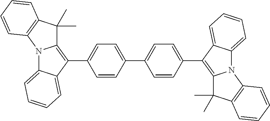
C12=C(C3=CC=C(C4=CC=C(C5=C6N(C7=CC=CC=C57)C5=C(C6(C)C)C=CC=C5)C=C4)C=C3)C3=CC=CC=C3N1C1=C(C2(C)C)C=CC=C1
